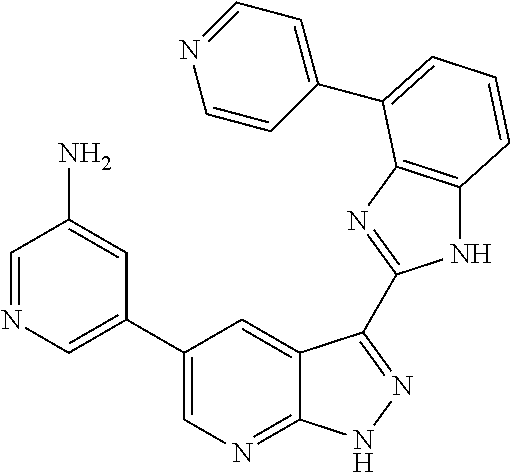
C1(C2=CN=C3C(=C2)C(C2=NC4=C(N2)C=CC=C4C2=CC=NC=C2)=NN3)=CN=CC(N)=C1
